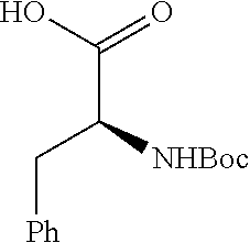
C(C([NHBoc])C[Ph])(O)=O
